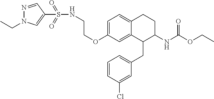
C1=C(OCCNS(=O)(=O)C2=CN(CC)N=C2)C=C2C(=C1)CCC(NC(OCC)=O)C2CC1=CC=CC(Cl)=C1
